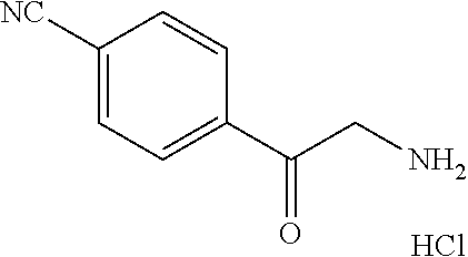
C1([NC])=CC=C(C(CN)=O)C=C1.Cl
